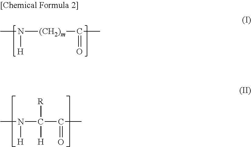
CN([H])[(CH2)m]C(=O)C.CN([H])C(C(C)=O)([R])[H]
